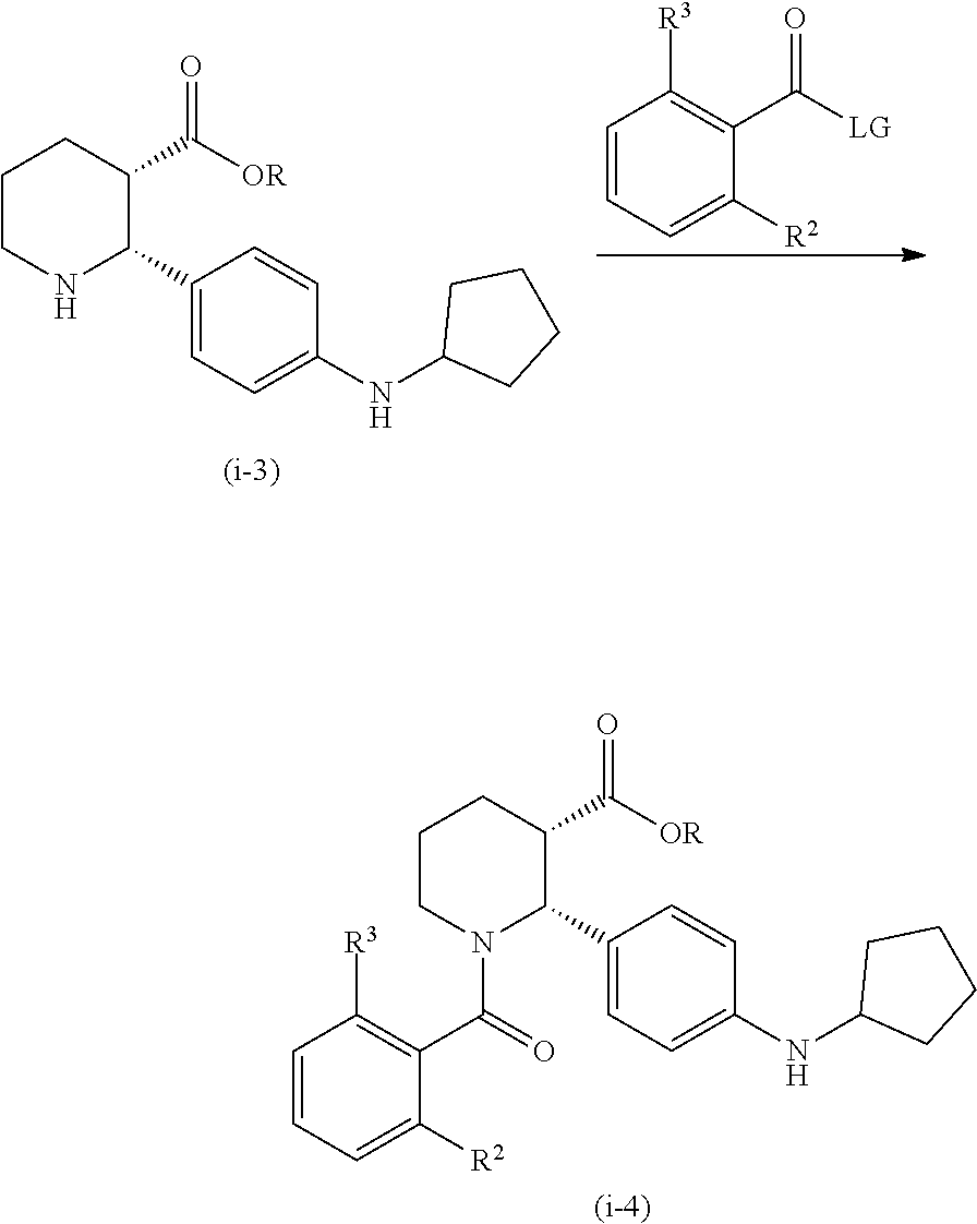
C1(C2C(C(=O)[OR])CCCN2)=CC=C(NC2CCCC2)C=C1.C1=CC=C([R2])C(C([LG])=O)=C1[R3].C1(C2C(C(=O)[OR])CCCN2C(=O)C2=C([R3])C=CC=C2[R2])=CC=C(NC2CCCC2)C=C1.[(i-4)]
